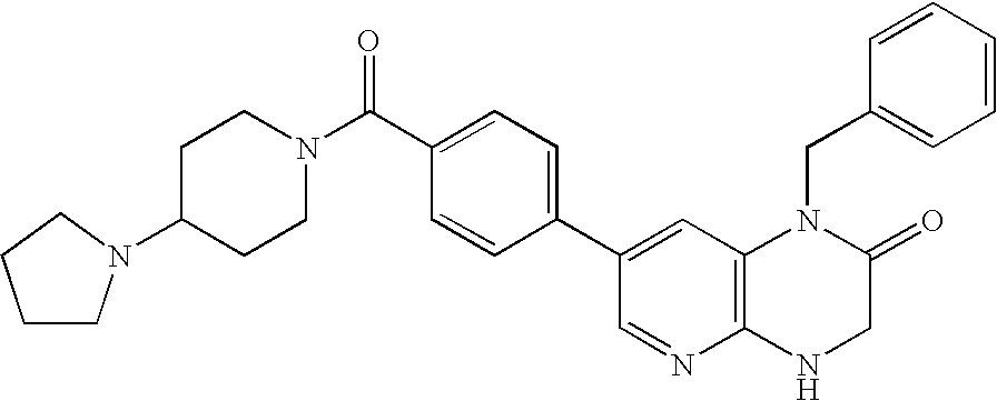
C1(N2CCCC2)CCN(C(C2=CC=C(C3=CC4=C(N=C3)NCC(=O)N4CC3=CC=CC=C3)C=C2)=O)CC1
